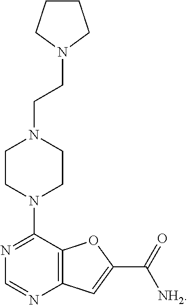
C12=C(C(N3CCN(CCN4CCCC4)CC3)=NC=N1)OC(C(=O)[NH2])=C2
